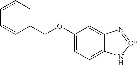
C1(OCC2=CC=CC=C2)=CC=C2C(=C1)N=[C*]N2
